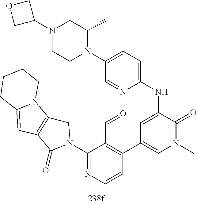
C1=C2N(C3=C1C(=O)N(C1=NC=CC(C4=CN(C)C(=O)C(NC5=CC=C(N6C(C)CN(C7COC7)CC6)C=N5)=C4)=C1C=O)C3)CCCC2
